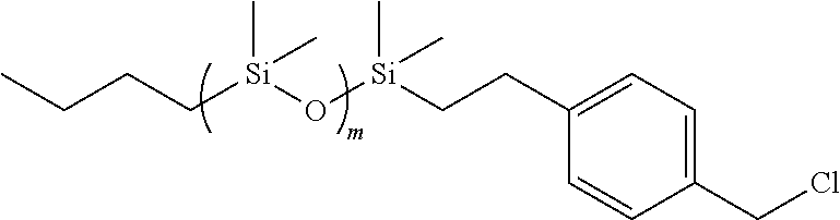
C1=CC(CCl)=CC=C1CC[Si](O[Si](CCCC)(C)C)(C)C
